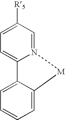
C1=C2N(=CC([R5])=C1)[M]C1=CC=CC=C21
